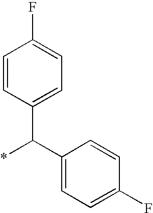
C1(C(C2=CC=C(F)C=C2)*)=CC=C(F)C=C1
